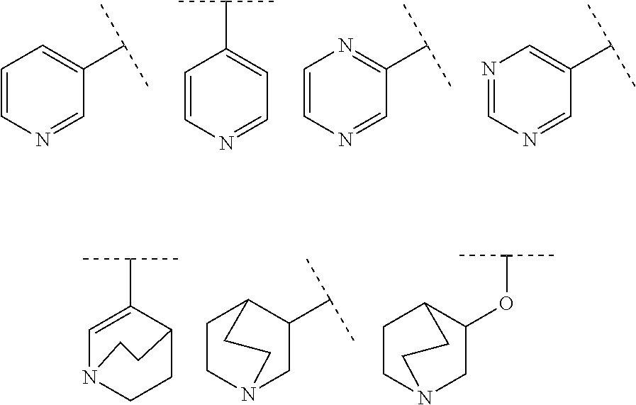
C1=CN=CC(C(C)C)=N1.N1=CN=CC(C(C)C)=C1.C1=CN=CC(C(C)C)=C1.C1=CN=CC=C1C(C)C.C1=C(C(C)C)C2CCN1CC2.C1CN2CC(C(C)C)C1CC2.C1(OC(C)C)CN2CCC1CC2
